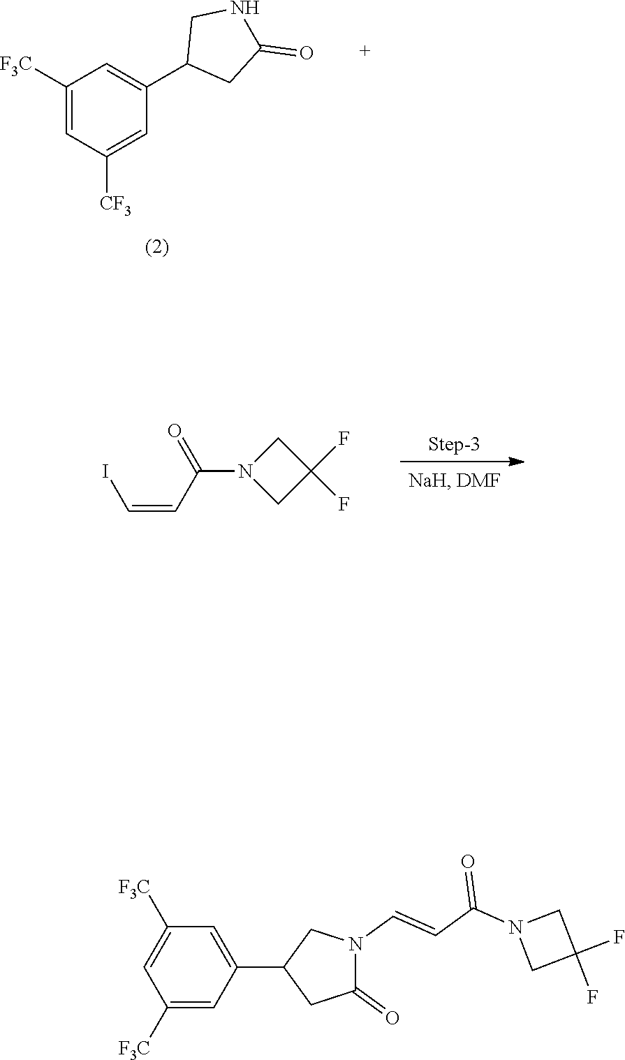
C1(C2=CC([F3C])=CC([CF3])=C2)CC(=O)NC1.C(C=CI)(N1CC(F)(F)C1)=O.C1([F3C])=CC(C2CC(=O)N(C=CC(N3CC(F)(F)C3)=O)C2)=CC([F3C])=C1
